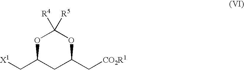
O1C(C[X1])CC(C[CO2R1])OC1([R4])[R5]
